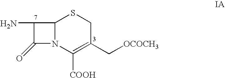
C12N(C([COOH])=C(C[OCOCH3])CS1)C(=O)C2N
